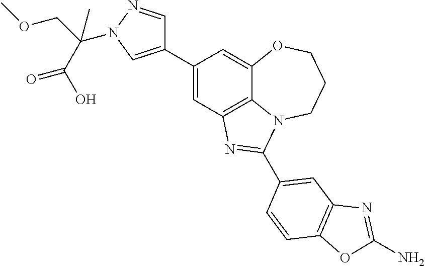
C1(C2=CN(C(COC)(C)C(O)=O)N=C2)=CC2=C3C(=C1)OCCCN3C(C1=CC3=C(OC(N)=N3)C=C1)=N2
